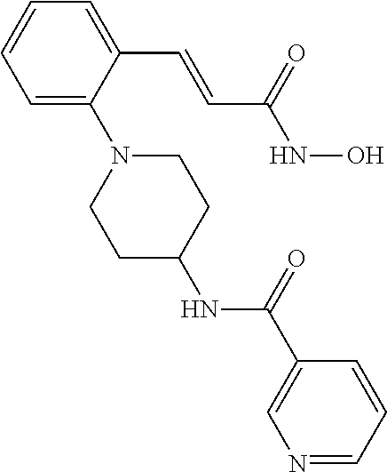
C1=C(N2CCC(NC(C3=CN=CC=C3)=O)CC2)C(C=CC(NO)=O)=CC=C1
